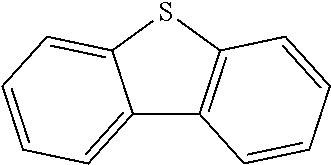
C12=CC=CC=C1SC1=C2C=CC=C1
